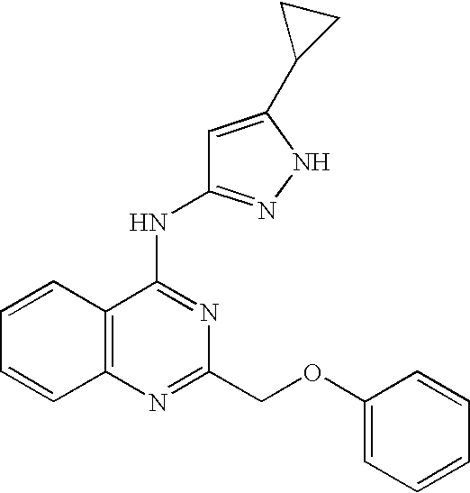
C1=CC2=C(C=C1)N=C(COC1=CC=CC=C1)N=C2NC1=NNC(C2CC2)=C1
